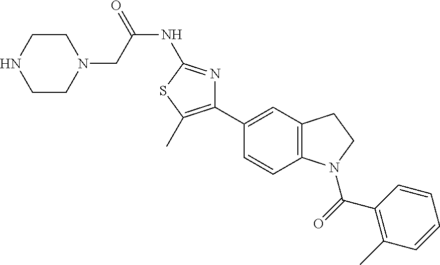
C1(C2=CC3=C(C=C2)N(C(=O)C2=C(C)C=CC=C2)CC3)=C(C)SC(NC(=O)CN2CCNCC2)=N1
